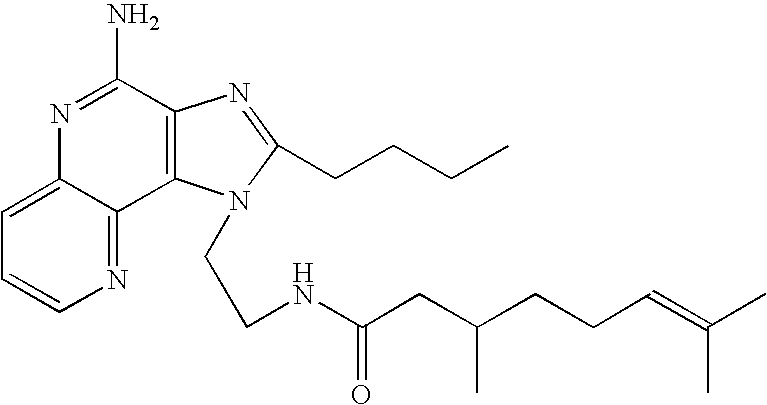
C12=CC=CN=C1C1=C(C(N)=N2)N=C(CCCC)N1CCNC(CC(CCC=C(C)C)C)=O
